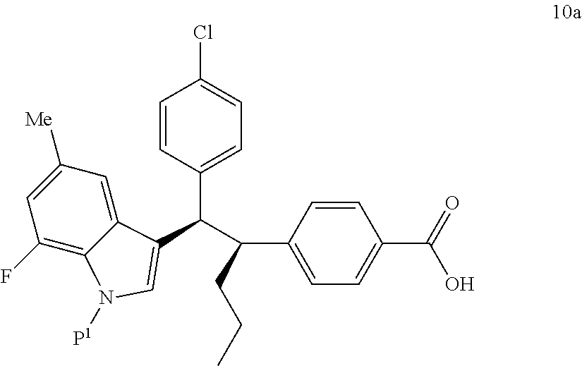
C1=CC(C(C(C2=CC=C(C(=O)O)C=C2)CCC)C2=CN([P1])C3=C(F)C=C([Me])C=C32)=CC=C1Cl
